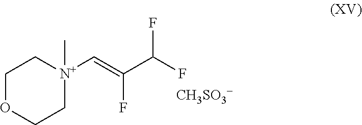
[N+]1(C=C(C(F)F)F)(C)CCOCC1.[CH3SO3-]
